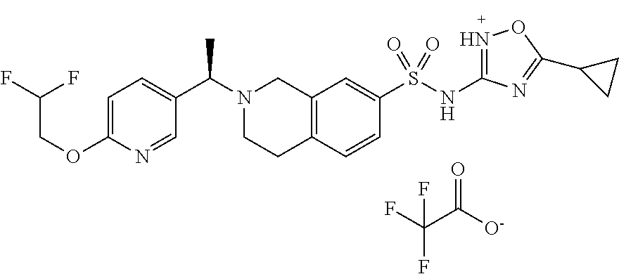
FC(C([O-])=O)(F)F.C1=C(OCC(F)F)N=CC(C(N2CCC3=C(C2)C=C(S(NC2=NOC(C4CC4)=N2)(=O)=O)C=C3)C)=C1
